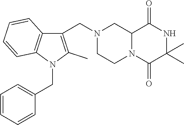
C12N(C(=O)C(C)(C)NC1=O)CCN(CC1=C(C)N(CC3=CC=CC=C3)C3=C1C=CC=C3)C2
